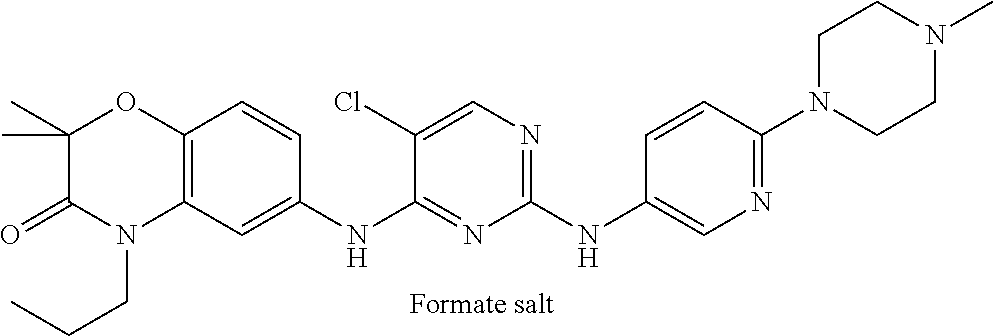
C1(NC2=CN=C(N3CCN(C)CC3)C=C2)=NC=C(Cl)C(NC2=CC3=C(C=C2)OC(C)(C)C(=O)N3CCC)=N1
